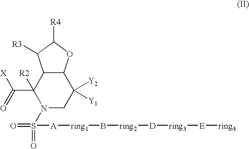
C1([Y1])([Y2])C2C(C(C(=O)[X])([R2])N(S(=O)(=O)[A][ring1]B[ring2][D][ring3][E][ring4])C1)C([R3])C([R4])O2
